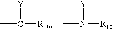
[Y]C(C)[R10].[Y]N(C)[R10]
